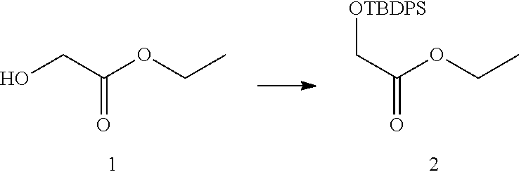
OCC(OCC)=O.[OTBDPS]CC(OCC)=O
